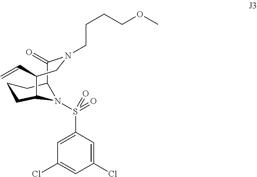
C12C(=O)N(CCCCOC)CC(C=C)C(CCC1)N2S(=O)(C1=CC(Cl)=CC(Cl)=C1)=O
